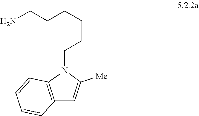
NCCCCCCN1C2=C(C=C1[Me])C=CC=C2
